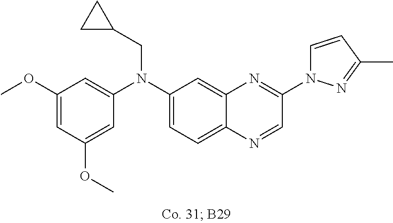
C1(OC)=CC(OC)=CC(N(C2=CC=C3C(=C2)N=C(N2C=CC(C)=N2)C=N3)CC2CC2)=C1
